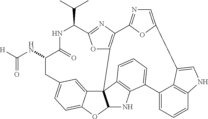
[H]C(=O)NC1CC2=CC=C3C(=C2)C24C(O3)NC3=C2C=CC=C3C2=CC=CC3=C2C(=CN3)C2=CN=C(C3=C4OC(=N3)C(C(C)C)NC1=O)O2
